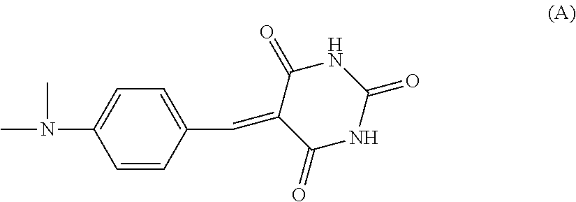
CN(C1=CC=C(C=C2C(=O)NC(=O)NC2=O)C=C1)C
